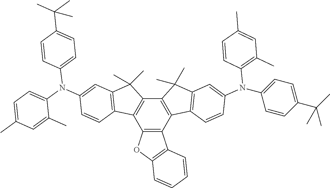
C12=C(C3=C(C4=C1C1=C(C4(C)C)C=C(N(C4=CC=C(C)C=C4C)C4=CC=C(C(C)(C)C)C=C4)C=C1)C(C)(C)C1=C3C=CC(N(C3=CC=C(C(C)(C)C)C=C3)C3=C(C)C=C(C)C=C3)=C1)C1=C(O2)C=CC=C1
